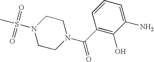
S(N1CCN(C(C2=C(O)C(N)=CC=C2)=O)CC1)(C)(=O)=O
